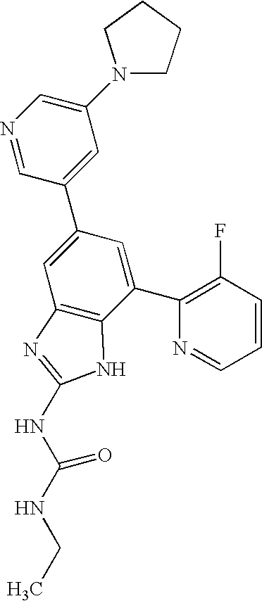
N1=CC(C2=CC3=C(C(C4=C(F)C=CC=N4)=C2)NC(NC(NCC)=O)=N3)=CC(N2CCCC2)=C1
